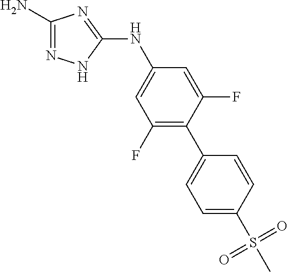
C1(N)=NNC(NC2=CC(F)=C(C3=CC=C(S(=O)(=O)C)C=C3)C(F)=C2)=N1
